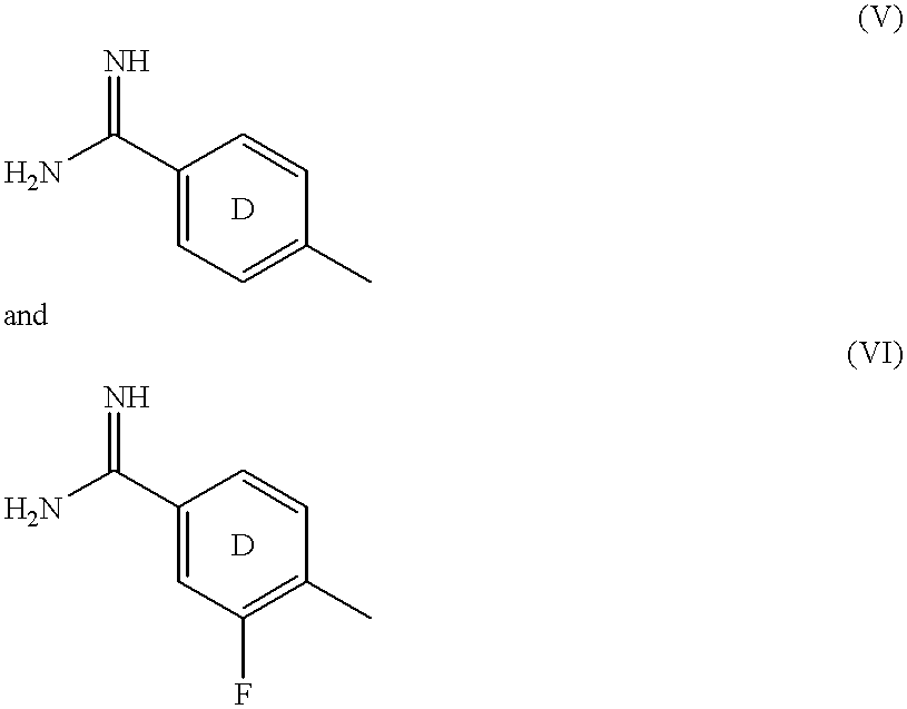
C1(C(N)=N)=CC=C(C)C=C1.C1(C(N)=N)=CC(F)=C(C)C=C1
